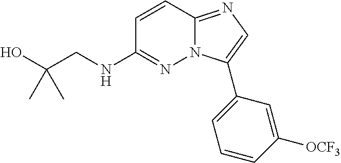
OC(CNC1=NN2C(=NC=C2C2=CC=CC([OCF3])=C2)C=C1)(C)C
